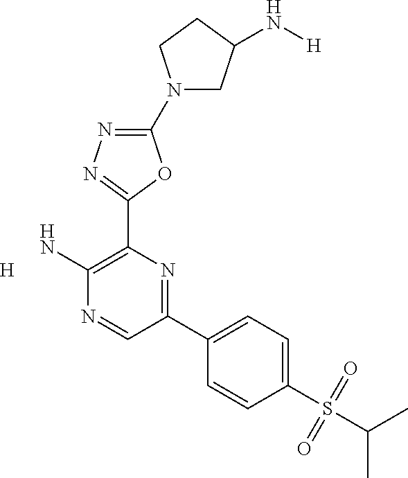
[H].C1(N2CC(N[H])CC2)=NN=C(C2=C(N)N=CC(C3=CC=C(S(C(C)C)(=O)=O)C=C3)=N2)O1
